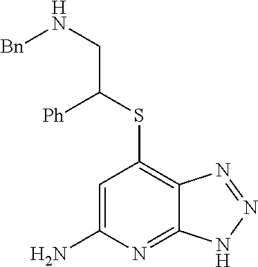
C1=C(N)N=C2C(=C1SC(CN[Bn])[Ph])N=NN2
